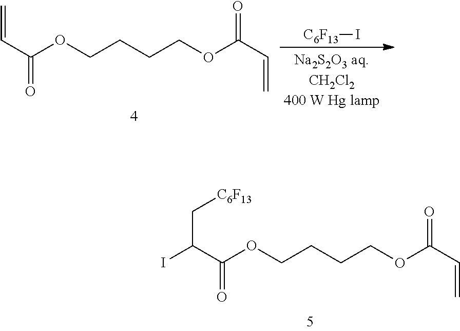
C(C(C(OCCCCOC(C=C)=O)=O)I)[C6F13].C=CC(OCCCCOC(C=C)=O)=O.[C6F13]I
